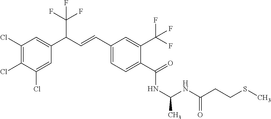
C1(Cl)=C(Cl)C(Cl)=CC(C(C=CC2=CC=C(C(=O)NC(C)NC(CCSC)=O)C(C(F)(F)F)=C2)C(F)(F)F)=C1
